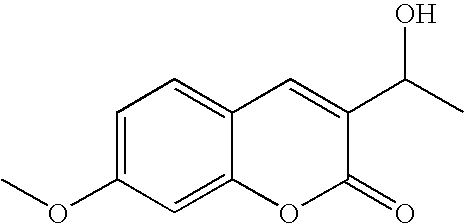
C12=CC=C(OC)C=C1OC(=O)C(C(C)O)=C2
